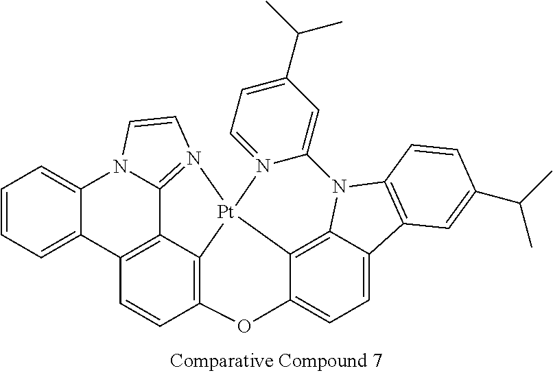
C12=CC=CC=C1N1C3=N(C=C1)[Pt]14C5=C(C=CC2=C35)OC2=CC=C3C(=C12)N(C1=C3C=C(C(C)C)C=C1)C1=CC(C(C)C)=CC=N41
